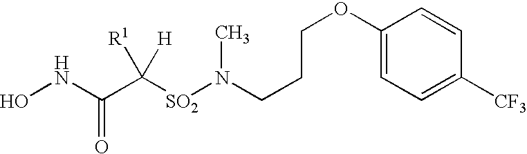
C1(OCCCN([SO2]C(C(NO)=O)([R1])[H])C)=CC=C([CF3])C=C1
